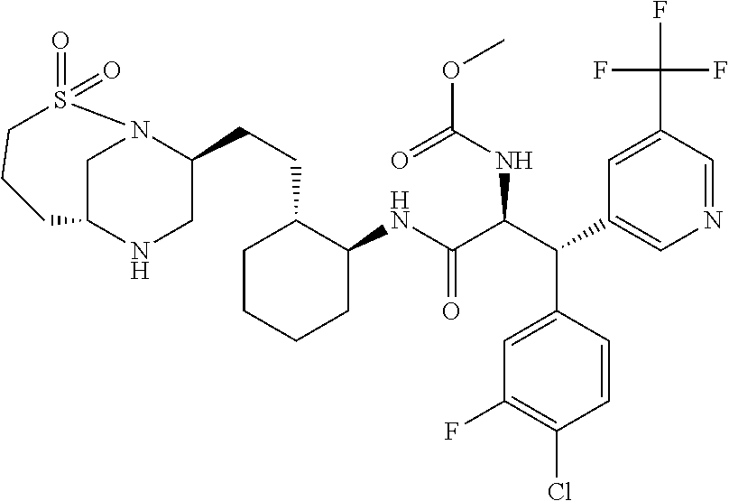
C1C2NCC(CCC3C(NC(C(C(C4=CN=CC(C(F)(F)F)=C4)C4=CC(F)=C(Cl)C=C4)NC(=O)OC)=O)CCCC3)N1S(=O)(=O)CCC2
